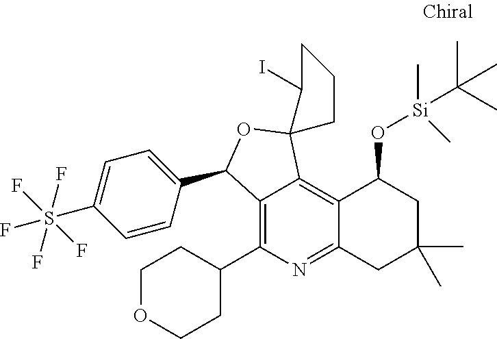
C12=C(C3CCOCC3)N=C3C(=C1C1(OC2C2=CC=C(S(F)(F)(F)(F)F)C=C2)C(I)CCC1)C(O[Si](C(C)(C)C)(C)C)CC(C)(C)C3
